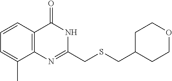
C1(CSCC2CCOCC2)=NC2=C(C=CC=C2C)C(=O)N1
